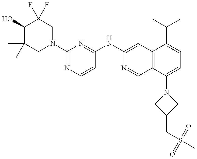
C1(O)C(C)(C)CN(C2=NC=CC(NC3=CC4=C(C=N3)C(N3CC(CS(C)(=O)=O)C3)=CC=C4C(C)C)=N2)CC1(F)F
